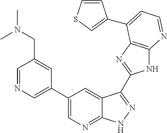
C1=NC=C(C2=CN=C3C(=C2)C(C2=NC4=C(N2)N=CC=C4C2=CSC=C2)=NN3)C=C1CN(C)C
